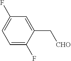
C1=C(F)C(C[CHO])=CC(F)=C1
